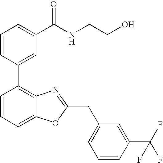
C1=CC(C2=C3C(=CC=C2)OC(CC2=CC=CC(C(F)(F)F)=C2)=N3)=CC(C(NCCO)=O)=C1
